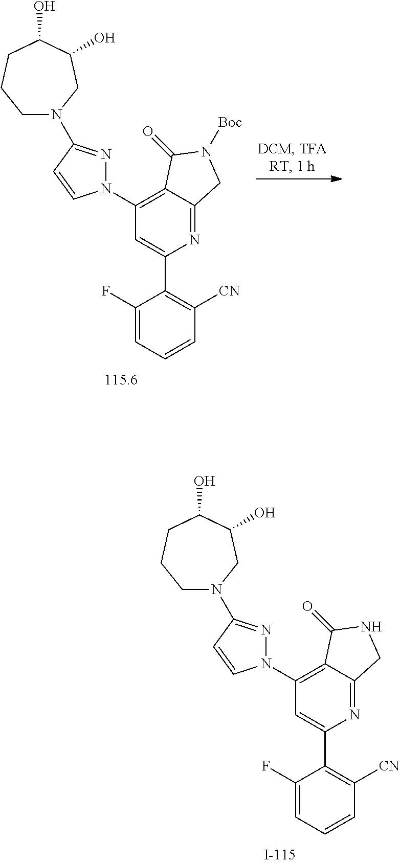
C1(F)=CC=CC([CN])=C1C1=CC(N2N=C(N3CCCC(O)C(O)C3)C=C2)=C2C(=N1)CN([Boc])C2=O.C1(F)=CC=CC([CN])=C1C1=CC(N2N=C(N3CCCC(O)C(O)C3)C=C2)=C2C(=N1)CNC2=O
